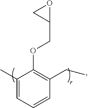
C1(C)=CC=CC(CC)=C1OCC1OC1
